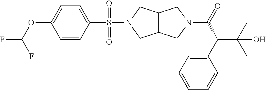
C1=CC(S(=O)(N2CC3=C(C2)CN(C(=O)C(C2=CC=CC=C2)C(C)(C)O)C3)=O)=CC=C1OC(F)F
